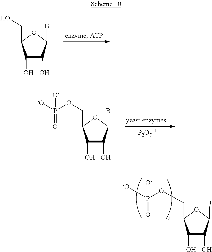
C1(O)C(O)C(B)OC1CO.[P2O7-4].C1(O)C(O)C(B)OC1COP([-O])([O-])=O.C1(O)C(O)C(B)OC1COP([-O])([O-])=O
